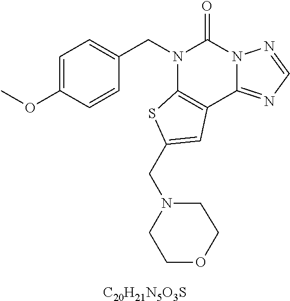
C1=C(OC)C=CC(CN2C3=C(C4=NC=NN4C2=O)C=C(CN2CCOCC2)S3)=C1.[C20H21N5O3S]
